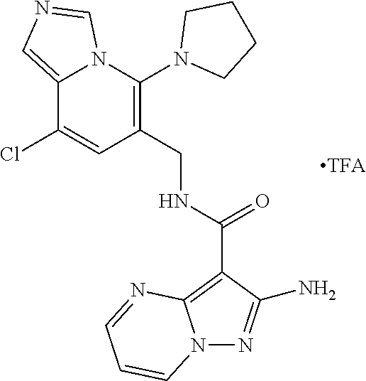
C12=CN=CN1C(N1CCCC1)=C(CNC(=O)C1=C3N(N=C1N)C=CC=N3)C=C2Cl
